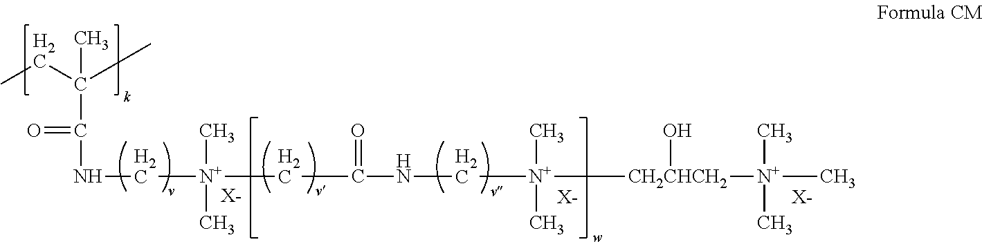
CCC(C)(C(=O)NC[N+](C)(C)CC(=O)NC[N+](C)(C)[CH2CHCH2](O)[N+](C)(C)C)C.[X-].[X-].[X-]
